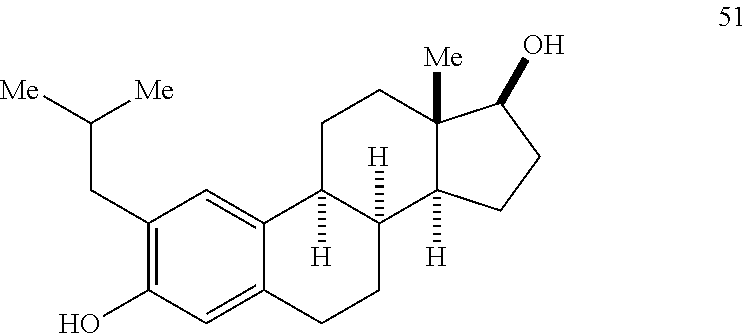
C1(CC([Me])[Me])=C(O)C=C2C(=C1)C1([H])C([H])(CC2)C2([H])C([Me])(CC1)C(O)CC2
